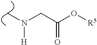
C(C(O[R5])=O)N(C)[H]
